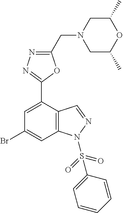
C1=C(C2=NN=C(CN3CC(C)OC(C)C3)O2)C2=C(C=C1Br)N(S(=O)(=O)C1=CC=CC=C1)N=C2
